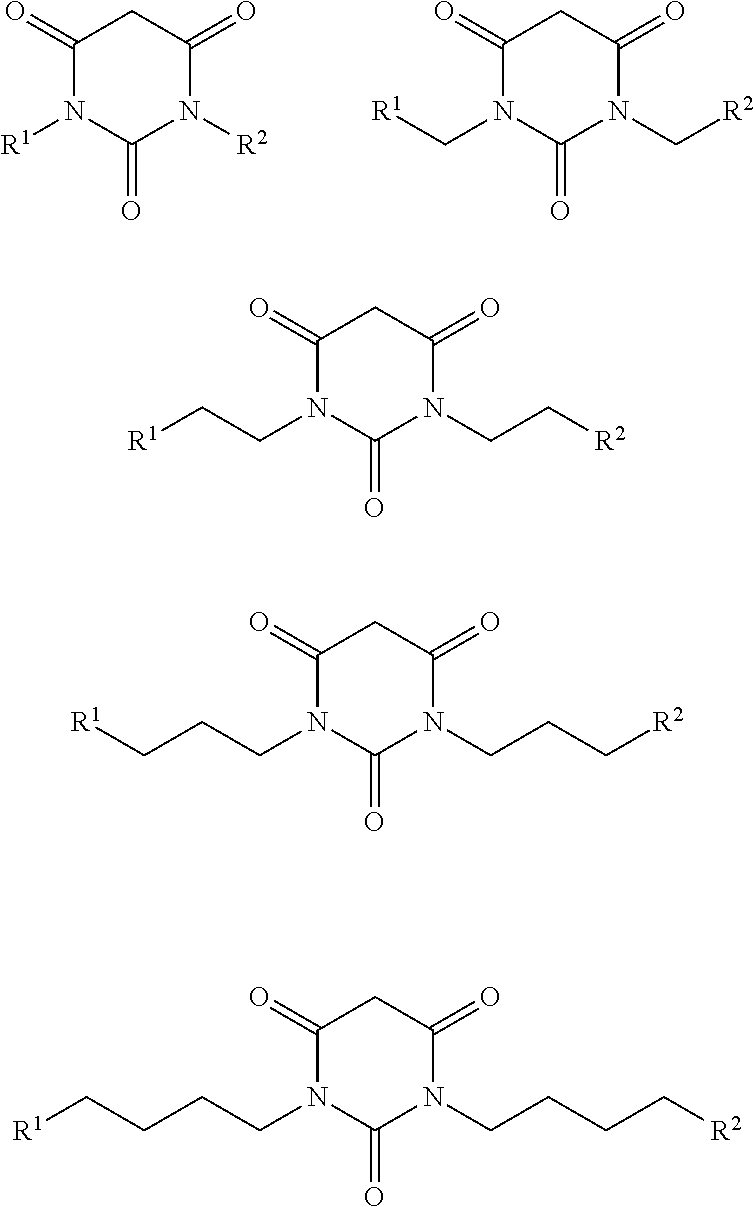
C1(=O)N([R1])C(=O)N([R2])C(=O)C1.C1(=O)N(C[R1])C(=O)N(C[R2])C(=O)C1.C1(=O)N(CC[R1])C(=O)N(CC[R2])C(=O)C1.C1(=O)N(CCC[R1])C(=O)N(CCC[R2])C(=O)C1.C1(=O)N(CCCC[R1])C(=O)N(CCCC[R2])C(=O)C1
